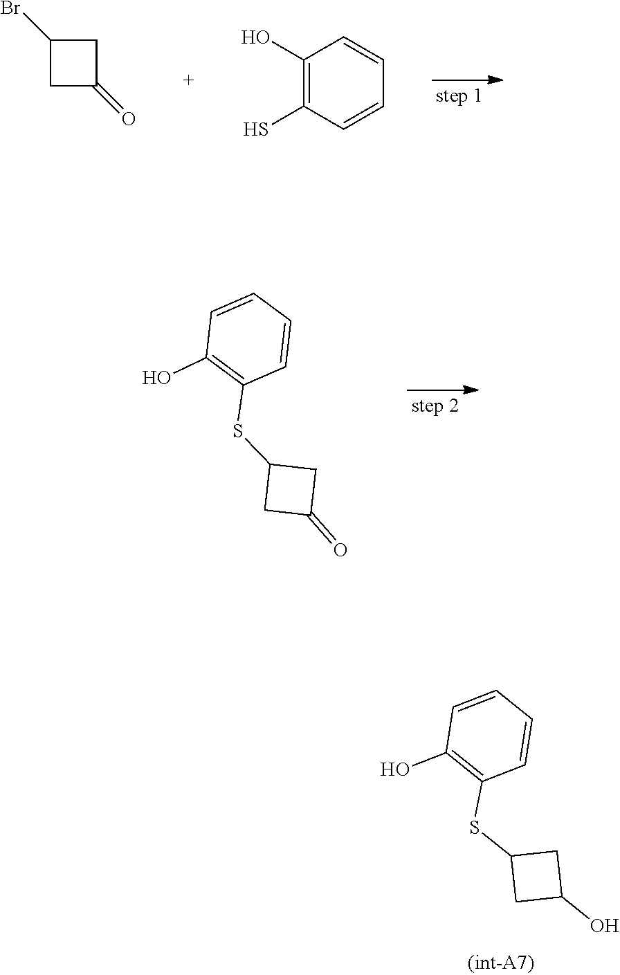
C1C(O)CC1SC1=C(O)C=CC=C1.C1C(=O)CC1Br.C1(S)=C(O)C=CC=C1.C1C(=O)CC1SC1=C(O)C=CC=C1
